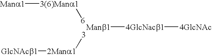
[3(6)Mana1]([6])[Mana1].[3][2Mana1][GlcNAcb1].[Manb1][4GlcNacb1][4GlcNAc]
